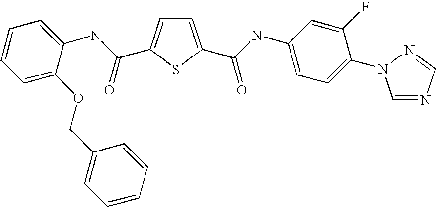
C1=C(C(=O)NC2=CC=C(N3C=NC=N3)C(F)=C2)SC(C(NC2=CC=CC=C2OCC2=CC=CC=C2)=O)=C1
